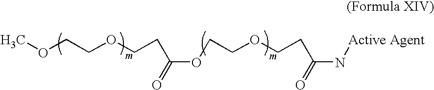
C(OCCOCCC(N[Active Agent])=O)(=O)CCOCCOC
